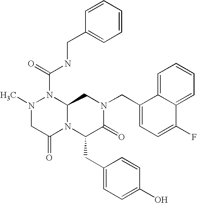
N1(C(=O)NCC2=CC=CC=C2)N(C)CC(=O)N2C1CN(CC1=CC=C(F)C3=CC=CC=C13)C(=O)C2CC1=CC=C(O)C=C1
